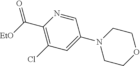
C(C1=C(Cl)C=C(N2CCOCC2)C=N1)([EtO])=O
